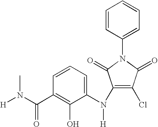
C1=CC=C(N(C2=C(Cl)C(=O)N(C3=CC=CC=C3)C2=O)[H])C(O)=C1C(N([H])C)=O
